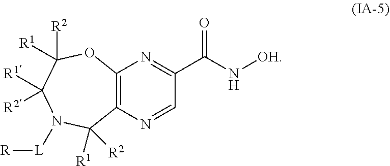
C12=C(N=CC(C(N[OH])=O)=N1)C([R1])([R2])N([L][R])C([R1])([R2])C([R2])([R1])O2
